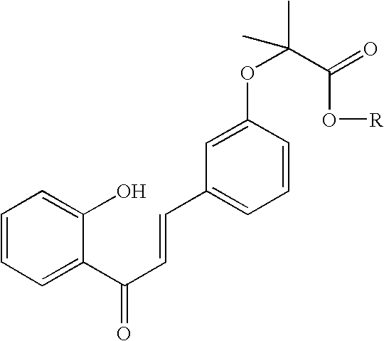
C1=CC=C(C(C=CC2=CC=CC(OC(C)(C)C(=O)O[R])=C2)=O)C(O)=C1
